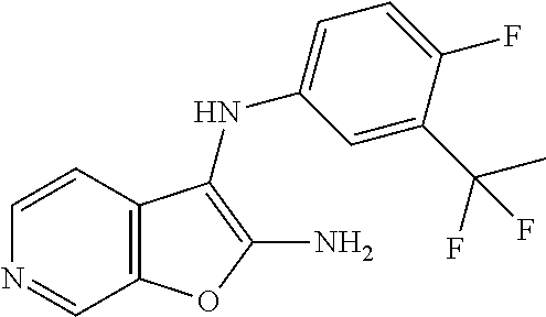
N1=CC2=C(C=C1)C(NC1=CC=C(F)C(C(C)(F)F)=C1)=C(N)O2
